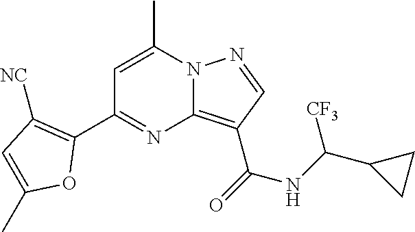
C1=C(C)N2C(=C(C(=O)NC(C3CC3)[CF3])C=N2)N=C1C1=C([NC])C=C(C)O1
